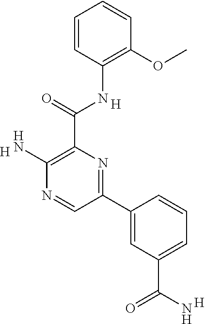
C1(OC)=C(NC(C2=C(N)N=CC(C3=CC(C(N)=O)=CC=C3)=N2)=O)C=CC=C1.[H].[H].[H]
